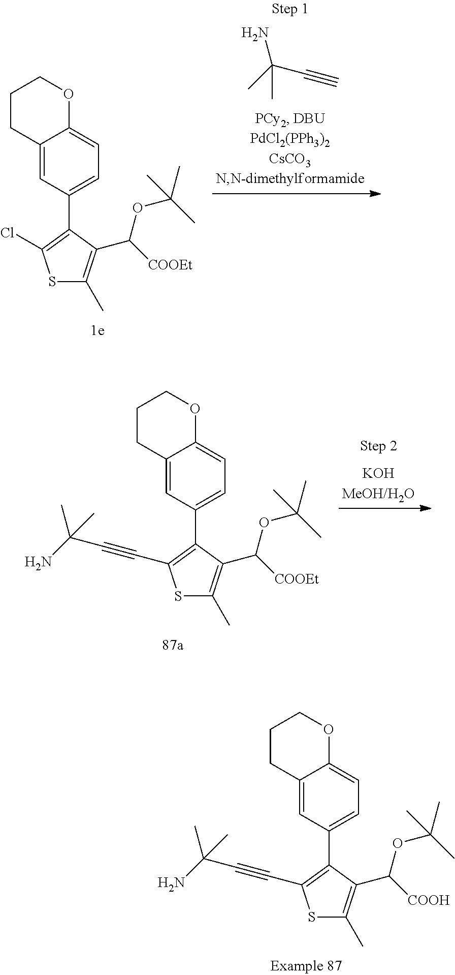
S1C(C)=C(C([COOH])OC(C)(C)C)C(C2=CC=C3C(=C2)CCCO3)=C1C#CC(C)(N)C.S1C(C)=C(C([COOEt])OC(C)(C)C)C(C2=CC=C3C(=C2)CCCO3)=C1Cl.CC(C#C)(N)C.S1C(C)=C(C([COOEt])OC(C)(C)C)C(C2=CC=C3C(=C2)CCCO3)=C1C#CC(C)(N)C
